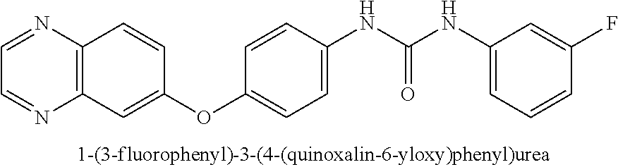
C1=NC2=C(N=C1)C=CC(OC1=CC=C(NC(NC3=CC=CC(F)=C3)=O)C=C1)=C2
